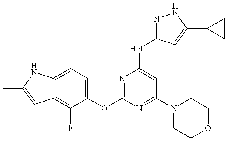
C12=C(F)C(OC3=NC(NC4=NNC(C5CC5)=C4)=CC(N4CCOCC4)=N3)=CC=C1NC(C)=C2
